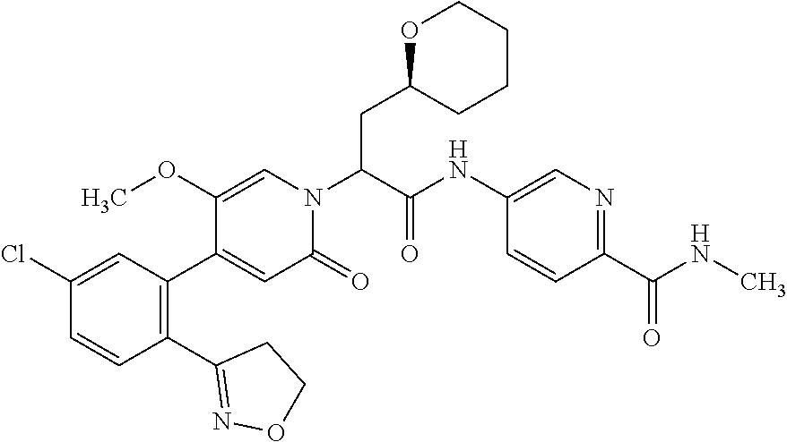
C1(OC)=CN(C(C(=O)NC2=CN=C(C(NC)=O)C=C2)CC2CCCCO2)C(=O)C=C1C1=C(C2=NOCC2)C=CC(Cl)=C1
